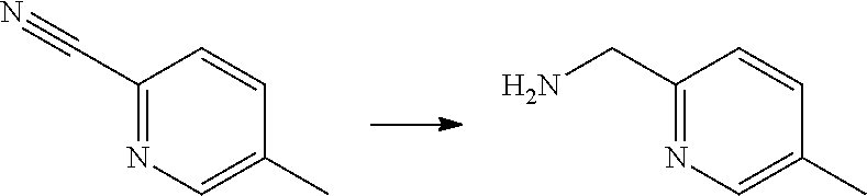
C1(C#N)=NC=C(C)C=C1.C1(CN)=NC=C(C)C=C1
